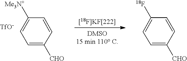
C1=C([CHO])C=CC([Me3N+])=C1.[TfO-].C1=C([CHO])C=CC([18F])=C1
